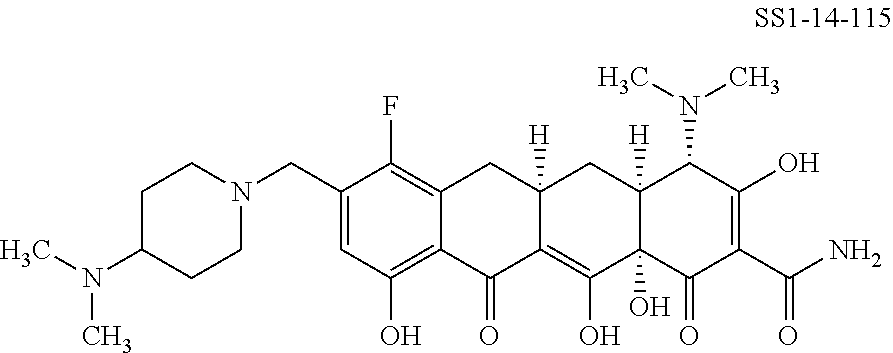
C1(CN2CCC(N(C)C)CC2)=CC(O)=C2C(=C1F)CC1([H])C(=C(O)C3(O)C([H])(C1)C(N(C)C)C(O)=C(C(N)=O)C3=O)C2=O
